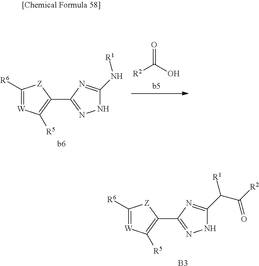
O=C(O)[R2].C1([R6])=[W]C([R5])=C(C2=NNC(N[R1])=N2)[Z]1.C1([R6])=[W]C([R5])=C(C2=NNC(C([R1])C([R2])=O)=N2)[Z]1.[B3]
